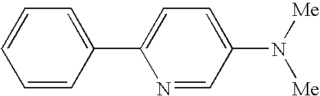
C1=CC=CC(C2=CC=C(N([Me])[Me])C=N2)=C1
